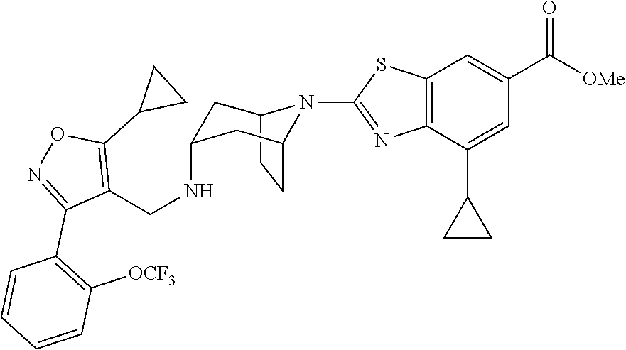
C12=C(C(C3CC3)=CC(C([OMe])=O)=C1)N=C(N1C3CCC1CC(NCC1=C(C4CC4)ON=C1C1=C([OCF3])C=CC=C1)C3)S2
